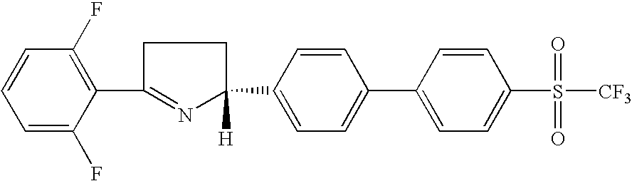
C1=C(F)C(C2=NC(C3=CC=C(C4=CC=C(S([CF3])(=O)=O)C=C4)C=C3)([H])CC2)=C(F)C=C1
